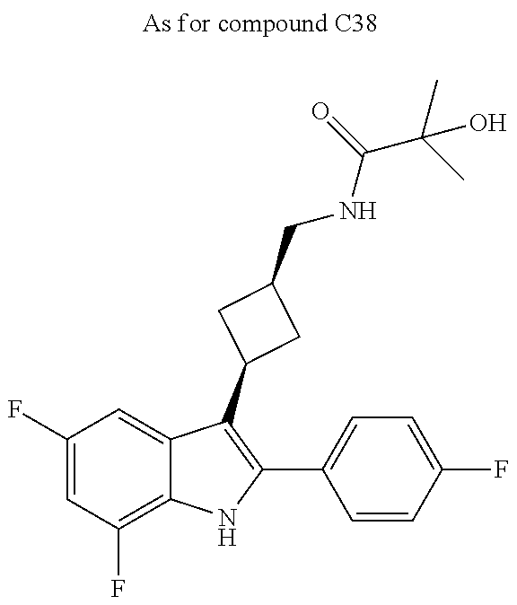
C1(F)=CC(F)=C2C(=C1)C(C1CC(CNC(C(C)(C)O)=O)C1)=C(C1=CC=C(F)C=C1)N2
